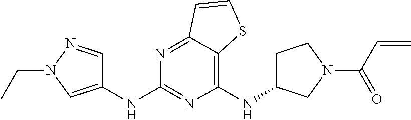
C1(NC2CCN(C(=O)C=C)C2)=C2C(=NC(NC3=CN(CC)N=C3)=N1)C=CS2
